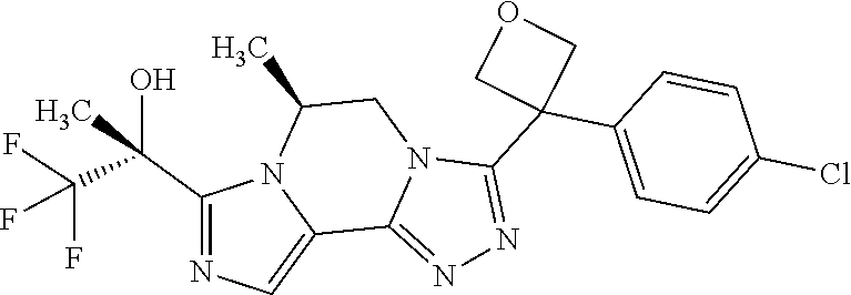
C1(C(C(F)(F)F)(O)C)=NC=C2N1C(C)CN1C2=NN=C1C1(C2=CC=C(Cl)C=C2)COC1
